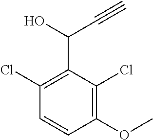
C1(Cl)=C(C(C#C)O)C(Cl)=C(OC)C=C1
